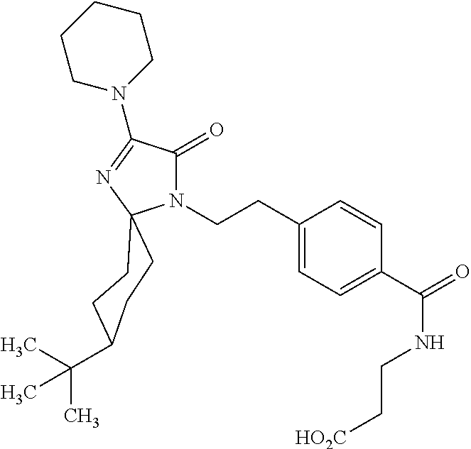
N1(CCC2=CC=C(C(=O)NCC[HO2C])C=C2)C(=O)C(N2CCCCC2)=NC12CCC(C(C)(C)C)CC2
